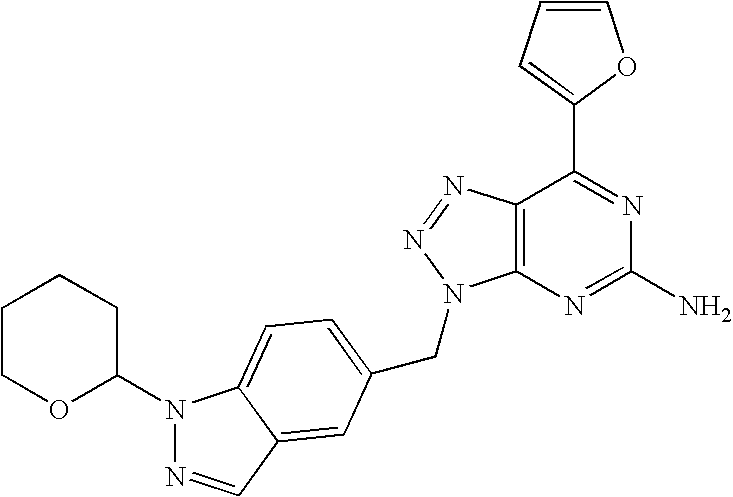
C1=CC=C(C2=NC(N)=NC3=C2N=NN3CC2=CC=C3N(C4CCCCO4)N=CC3=C2)O1
